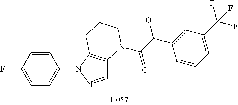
C1=CC(F)=CC=C1N1N=CC2=C1CCCN2C(C(C1=CC(C(F)(F)F)=CC=C1)O)=O
